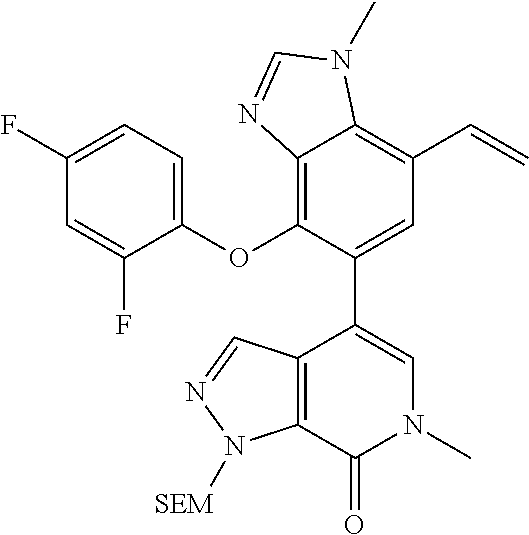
C1=C(F)C=C(F)C(OC2=C3C(=C(C=C)C=C2C2=CN(C)C(=O)C4=C2C=NN4[SEM])N(C)C=N3)=C1
